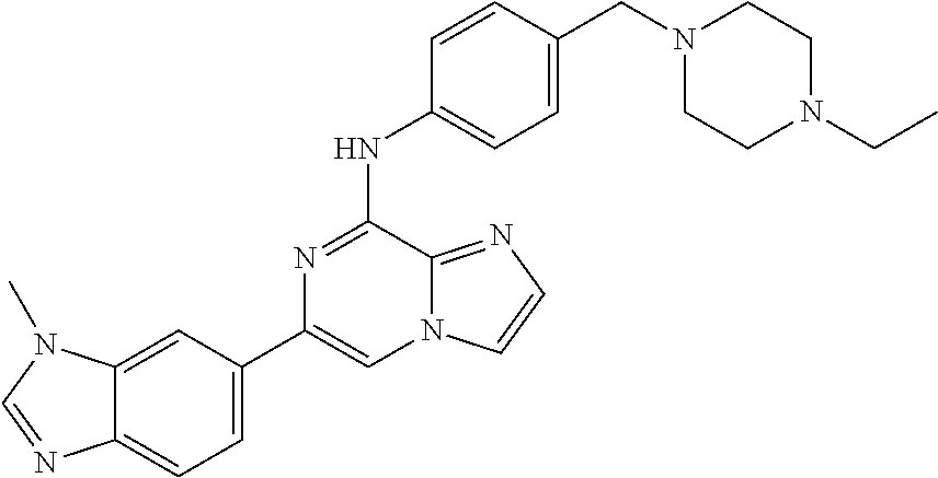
C1(C2=CC=C3C(=C2)N(C)C=N3)=CN2C(=NC=C2)C(NC2=CC=C(CN3CCN(CC)CC3)C=C2)=N1
